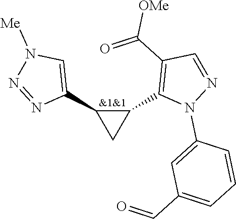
C1(C2=CN([Me])N=N2)C(C2=C(C(=O)[OMe])C=NN2C2=CC(C=O)=CC=C2)C1
